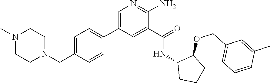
C1=C(C2=CC=C(CN3CCN(C)CC3)C=C2)C=C(C(=O)NC2CCCC2OCC2=CC=CC(C)=C2)C(N)=N1
